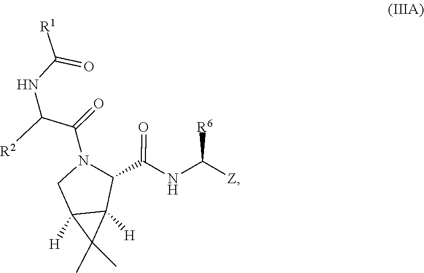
[R6]C(NC(=O)C1N(C(C([R2])NC([R1])=O)=O)CC2([H])C(C)(C)C12[H])[Z]
